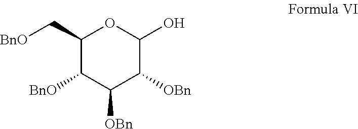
C1(C[BnO])C([BnO])C([OBn])C([OBn])C(O)O1
